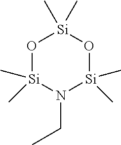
O1[Si](C)(C)N(CC)[Si](C)(C)O[Si]1(C)C
